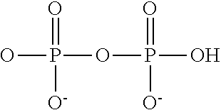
OP(OP(O)(=O)[O-])(=O)[O-]
